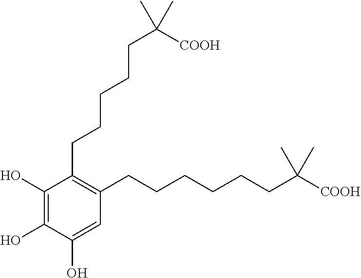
C1(O)=C(O)C(O)=CC(CCCCCCC([COOH])(C)C)=C1CCCCCC([COOH])(C)C
